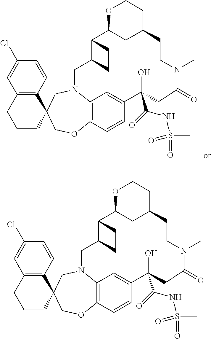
C12=C(C=CC(Cl)=C1)C1(CCC2)COC2=C3N(C1)CC1C(C4CC(CCO4)CCN(C)C(=O)CC(O)(C(NS(=O)(=O)C)=O)C(=C3)C=C2)CC1.C12=C(C=CC(Cl)=C1)C1(CCC2)COC2=C3N(C1)CC1C(C4CC(CCO4)CCN(C)C(=O)CC(O)(C(NS(=O)(=O)C)=O)C(=C3)C=C2)CC1
